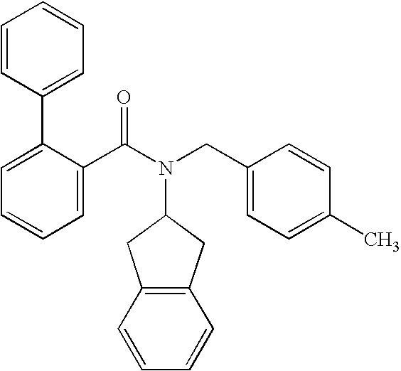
C1=CC=C(C2=CC=CC=C2)C(C(N(CC2=CC=C(C)C=C2)C2CC3=C(C2)C=CC=C3)=O)=C1
